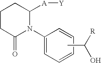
C1(N2C([A][Y])CCCC2=O)=CC=CC=C1.CC([R])O
